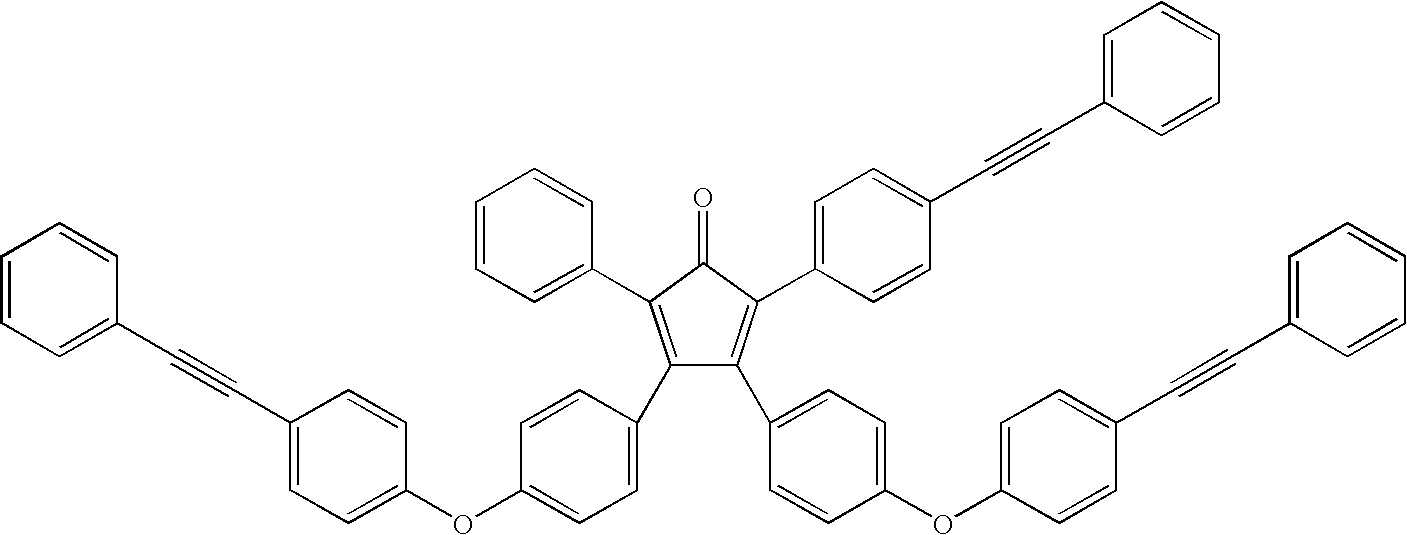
C1(C2=CC=C(OC3=CC=C(C#CC4=CC=CC=C4)C=C3)C=C2)=C(C2=CC=CC=C2)C(=O)C(C2=CC=C(C#CC3=CC=CC=C3)C=C2)=C1C1=CC=C(OC2=CC=C(C#CC3=CC=CC=C3)C=C2)C=C1
